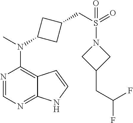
N1=CN=C2C(=C1N(C)C1CC(CS(N3CC(CC(F)F)C3)(=O)=O)C1)C=CN2
